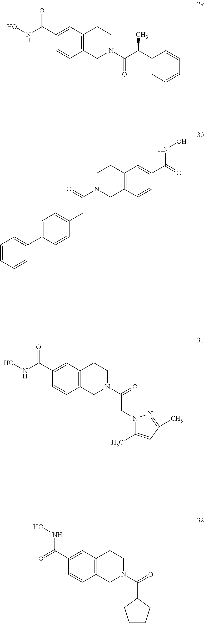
C1(C(NO)=O)=CC2=C(C=C1)CN(C(C(C1=CC=CC=C1)C)=O)CC2.C1=CC=CC(C2=CC=C(CC(N3CC4=C(CC3)C=C(C(=O)NO)C=C4)=O)C=C2)=C1.C1(C(NO)=O)=CC2=C(C=C1)CN(C(CN1C(C)=CC(C)=N1)=O)CC2.C1(C(=O)NO)=CC2=C(C=C1)CN(C(C1CCCC1)=O)CC2
